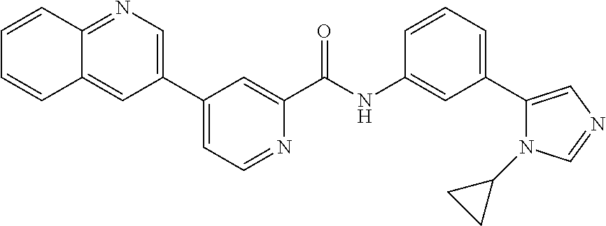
C1=CC=C(C2=CN=CN2C2CC2)C=C1NC(C1=CC(C2=CN=C3C(=C2)C=CC=C3)=CC=N1)=O
